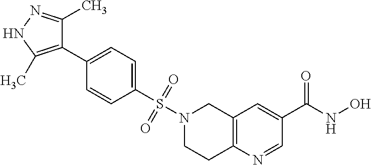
C12=C(N=CC(C(NO)=O)=C1)CCN(S(C1=CC=C(C3=C(C)NN=C3C)C=C1)(=O)=O)C2
